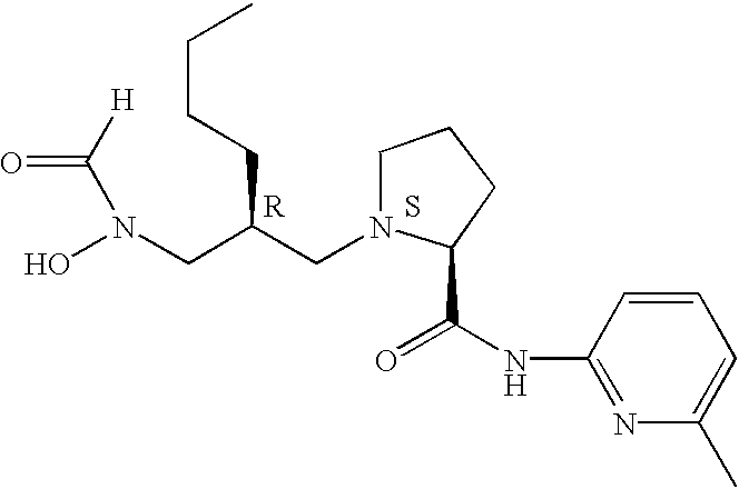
[H]C(N(O)CC(CN1C(C(=O)NC2=NC(C)=CC=C2)CCC1)CCCC)=O.[R].S
